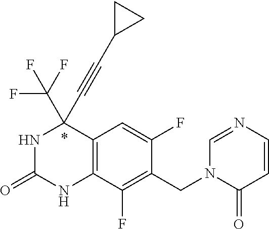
N1C(=O)NC2=C(C1(C#CC1CC1)C(F)(F)F)C=C(F)C(CN1C(=O)C=CN=C1)=C2F
